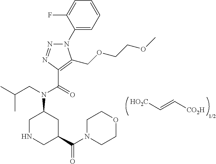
N1(C2=CC=CC=C2F)N=NC(C(=O)N(CC(C)C)C2CNCC(C(N3CCOCC3)=O)C2)=C1COCCOC.[HO2C]C=C[CO2H].[1/2]
